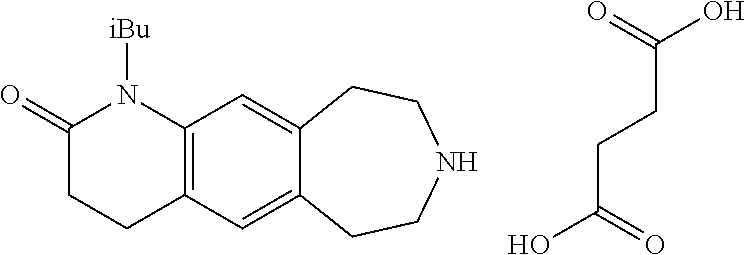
C(CCC(=O)O)(=O)O.C12=C(C=C3C(=C1)CCNCC3)CCC(=O)N2[iBu]
